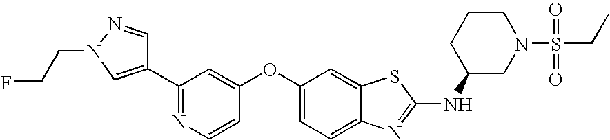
C1(C2=CN(CCF)N=C2)=NC=CC(OC2=CC=C3C(=C2)SC(NC2CN(S(=O)(=O)CC)CCC2)=N3)=C1
